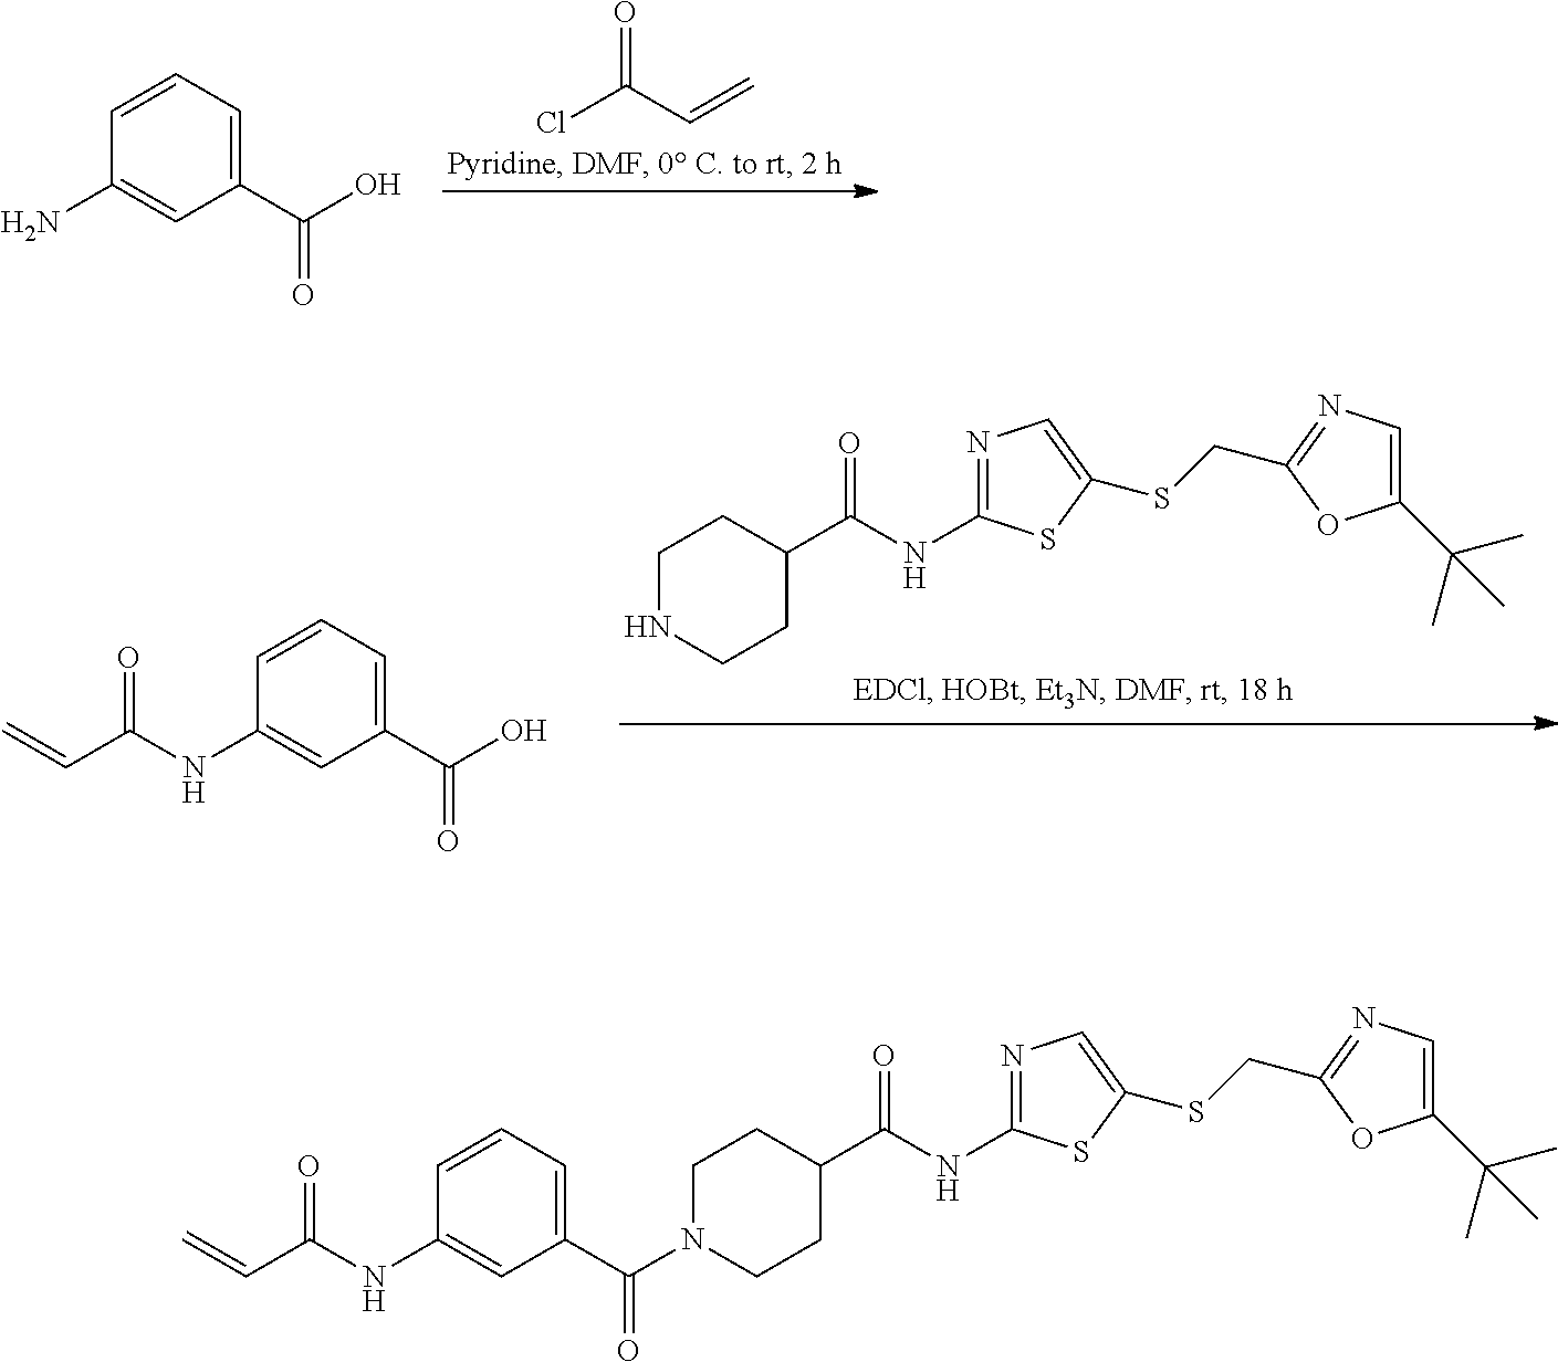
C1=CC=C(C(O)=O)C=C1N.ClC(C=C)=O.C1=CC=C(C(O)=O)C=C1NC(C=C)=O.N1CCC(C(NC2=NC=C(SCC3=NC=C(C(C)(C)C)O3)S2)=O)CC1.C1=CC=C(C(N2CCC(C(NC3=NC=C(SCC4=NC=C(C(C)(C)C)O4)S3)=O)CC2)=O)C=C1NC(C=C)=O
